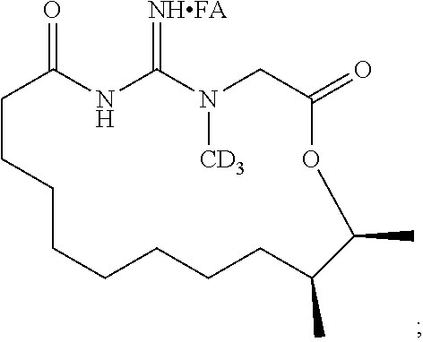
C1CCCCCCCC(C)C(C)OC(=O)CN([CD3])C(=[NHFA])NC1=O
